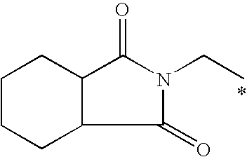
C1CCC2C(C1)C(=O)N(CC)C2=O
